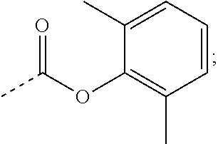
C1=CC=C(C)C(OC(=O)C)=C1C
